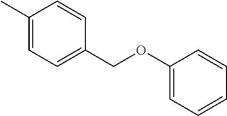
C1(C)=CC=C(COC2=CC=CC=C2)C=C1
